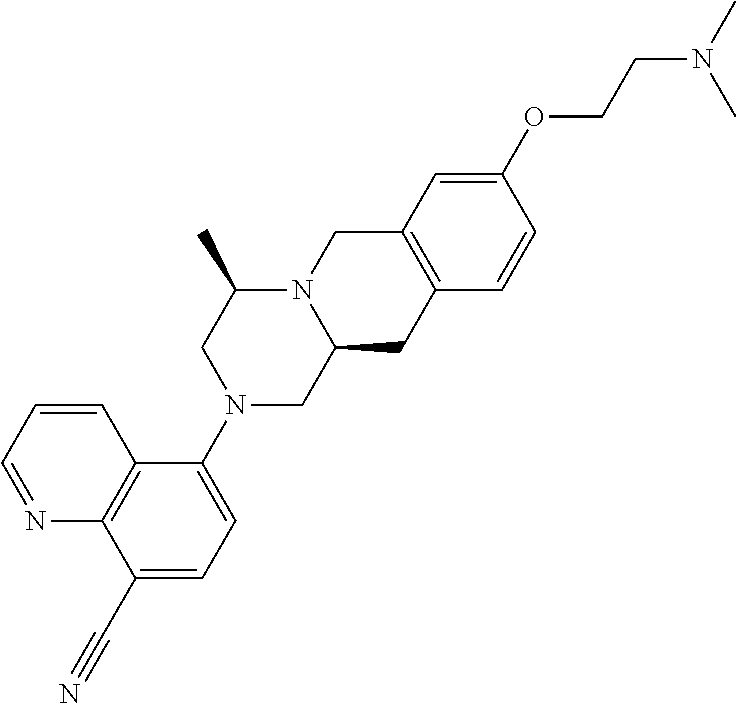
C1=CC2=C(C=C1OCCN(C)C)CN1C(CN(C3=CC=C(C#N)C4=C3C=CC=N4)CC1C)C2
